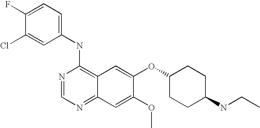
C1(NC2=C3C(=NC=N2)C=C(OC)C(OC2CCC(NCC)CC2)=C3)=CC=C(F)C(Cl)=C1
